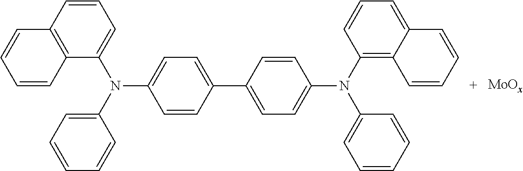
N(C1=CC=C(C2=CC=C(N(C3=C4C(=CC=C3)C=CC=C4)C3=CC=CC=C3)C=C2)C=C1)(C1=CC=CC2=C1C=CC=C2)C1=CC=CC=C1
